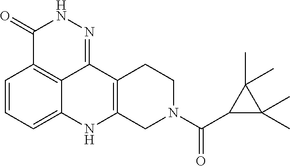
C1=CC=C2C3=C1C(=O)NN=C3C1=C(N2)CN(C(C2C(C)(C)C2(C)C)=O)CC1
